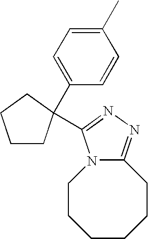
C1CC(C2=CC=C(C)C=C2)(C2=NN=C3N2CCCCCC3)CC1
